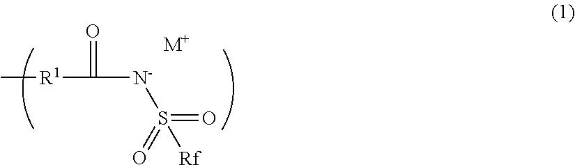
C[R1]C(=O)[N-]S(=O)([Rf])=O.[M+]
